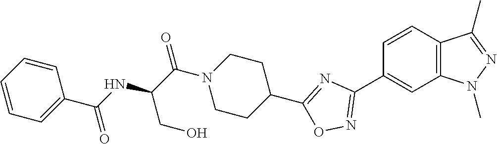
C1=CC2=C(C=C1C1=NOC(C3CCN(C(C(NC(C4=CC=CC=C4)=O)CO)=O)CC3)=N1)N(C)N=C2C
